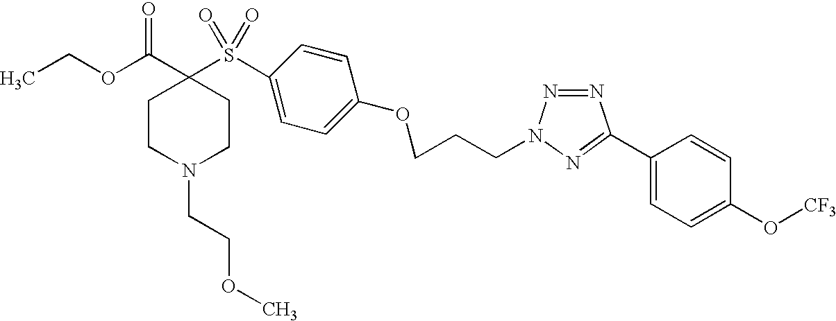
C1CN(CCOC)CCC1(C(OCC)=O)S(=O)(=O)C1=CC=C(OCCCN2N=NC(C3=CC=C(O[CF3])C=C3)=N2)C=C1
